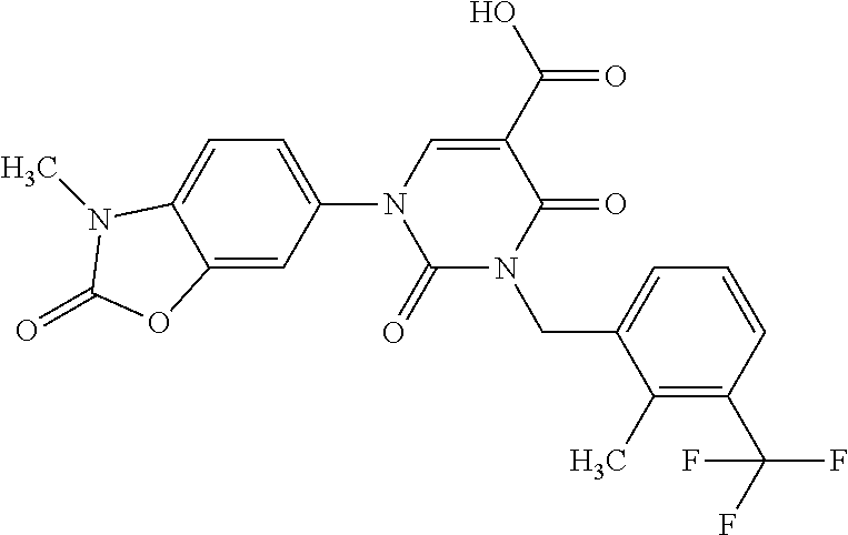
C12=CC(N3C(=O)N(CC4=CC=CC(C(F)(F)F)=C4C)C(=O)C(C(O)=O)=C3)=CC=C1N(C)C(=O)O2
